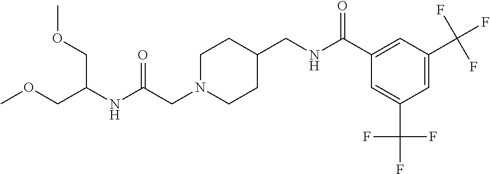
C(CN1CCC(CNC(C2=CC(C(F)(F)F)=CC(C(F)(F)F)=C2)=O)CC1)(NC(COC)COC)=O
